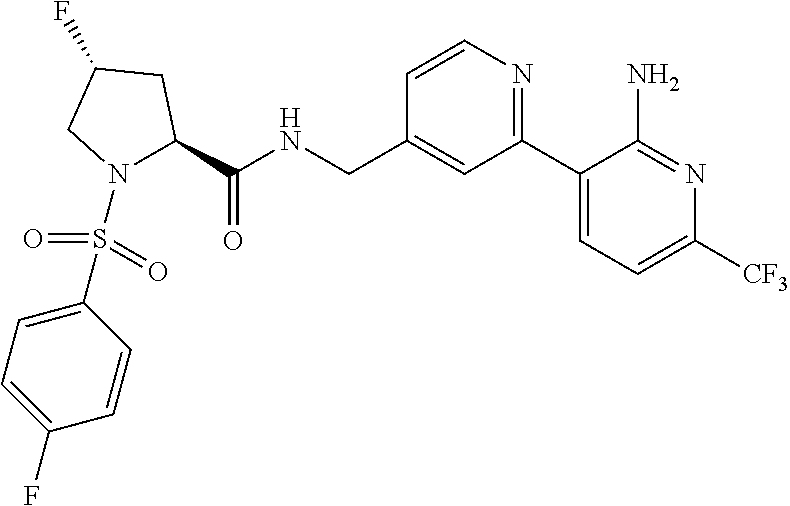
C1(C2=NC=CC(CNC(C3N(S(C4=CC=C(F)C=C4)(=O)=O)CC(F)C3)=O)=C2)=CC=C([CF3])N=C1N
